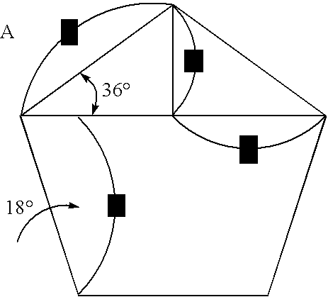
C1CC2C3C1C32
